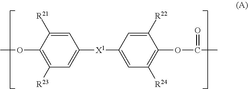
C1=C([R21])C(OC)=C([R23])C=C1[X1]C1=CC([R24])=C(OC(C)=O)C([R22])=C1
